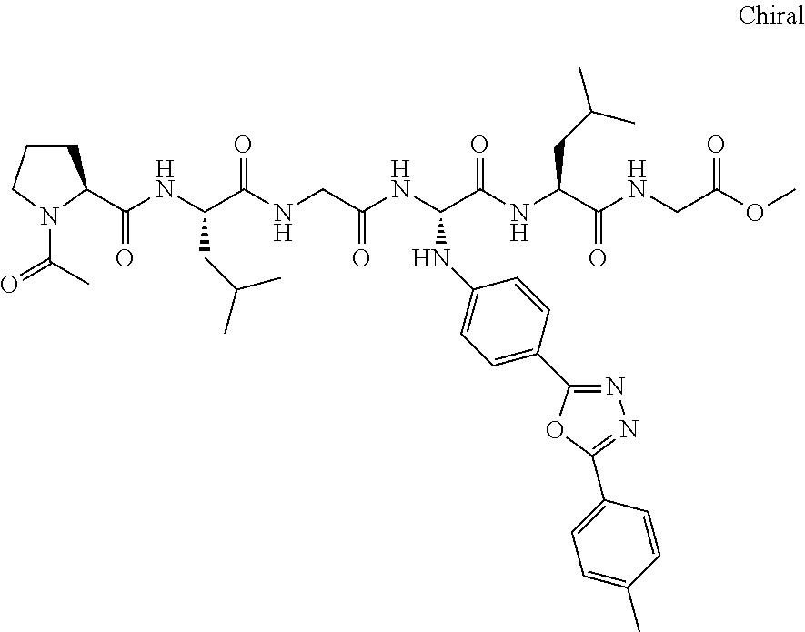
C1CCN(C(=O)C)C1C(NC(C(NCC(NC(C(=O)NC(C(=O)NCC(OC)=O)CC(C)C)NC1=CC=C(C2=NN=C(C3=CC=C(C)C=C3)O2)C=C1)=O)=O)CC(C)C)=O
